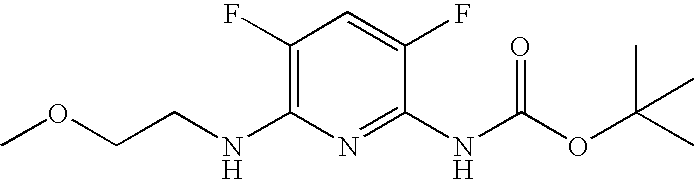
C1(F)=C(NCCOC)N=C(NC(OC(C)(C)C)=O)C(F)=C1
